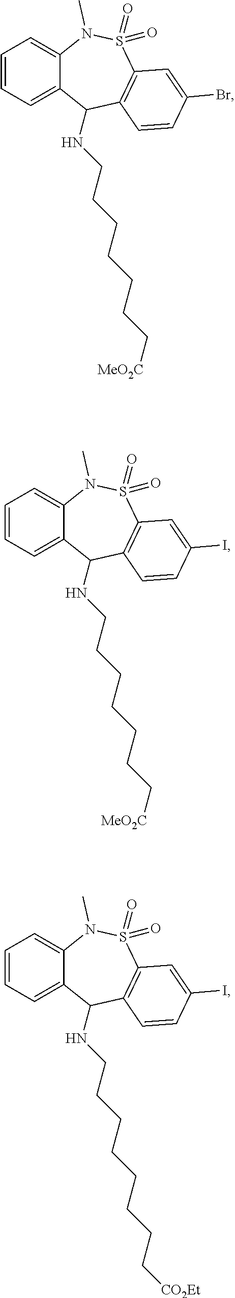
C1=CC=C2C(=C1)N(C)S(=O)(=O)C1=C(C2NCCCCCCC[MeO2C])C=CC(Br)=C1.C1=CC=C2C(=C1)N(C)S(=O)(=O)C1=C(C2NCCCCCCC[MeO2C])C=CC(I)=C1.C1=CC=C2C(=C1)N(C)S(=O)(=O)C1=C(C2NCCCCCCCC[CO2Et])C=CC(I)=C1
